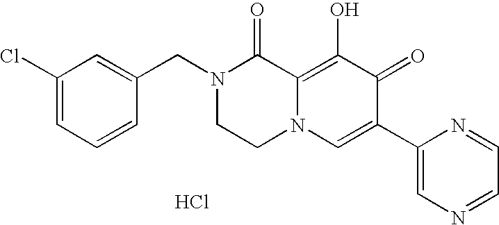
C1(Cl)=CC=CC(CN2CCN3C(=C(O)C(=O)C(C4=CN=CC=N4)=C3)C2=O)=C1.Cl
